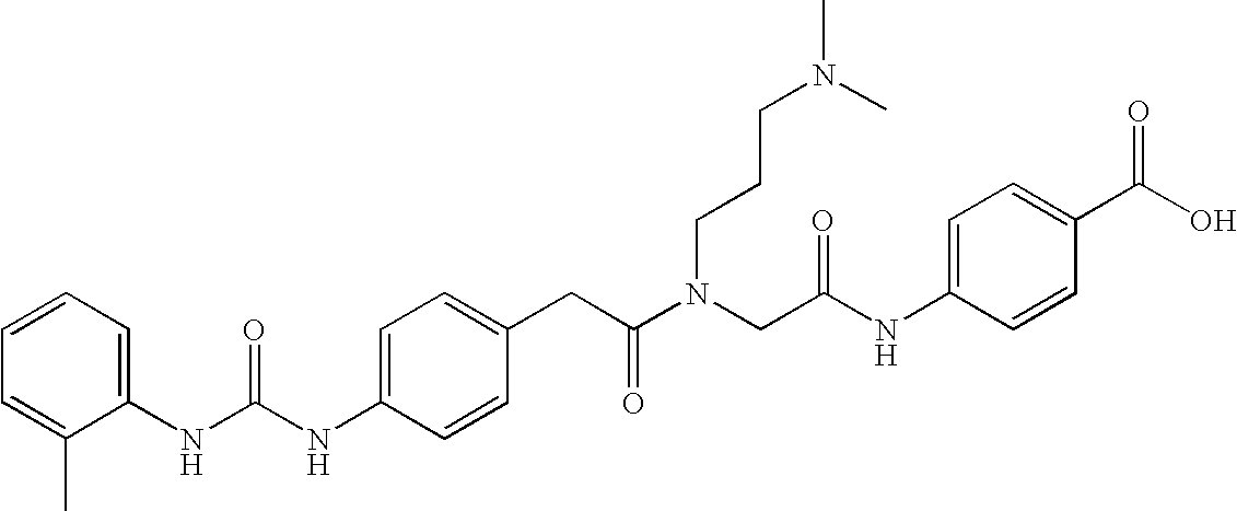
C1=C(CC(N(CC(NC2=CC=C(C(O)=O)C=C2)=O)CCCN(C)C)=O)C=CC(NC(NC2=CC=CC=C2C)=O)=C1
